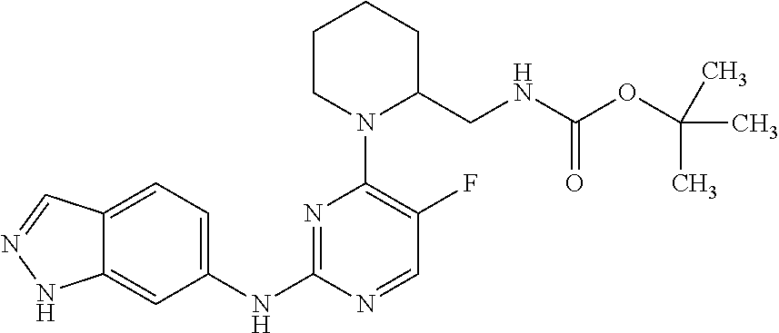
C1CN(C2=C(F)C=NC(NC3=CC=C4C(=C3)NN=C4)=N2)C(CNC(OC(C)(C)C)=O)CC1
